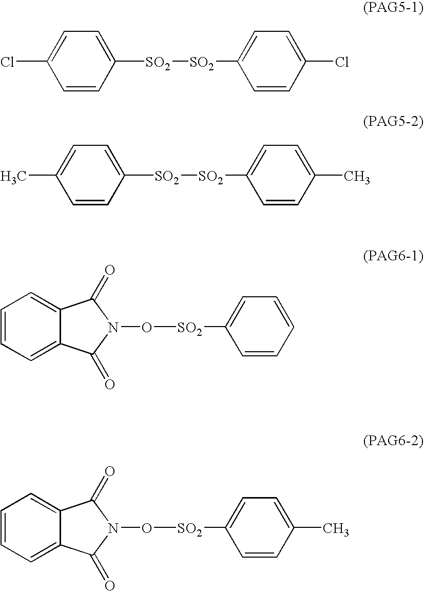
ClC1=CC=C([SO2][SO2]C2=CC=C(Cl)C=C2)C=C1.CC1=CC=C([SO2][SO2]C2=CC=C(C)C=C2)C=C1.C1=CC=C2C(=C1)C(=O)N(O[SO2]C1=CC=CC=C1)C2=O.C1=CC=C2C(=C1)C(=O)N(O[SO2]C1=CC=C(C)C=C1)C2=O
